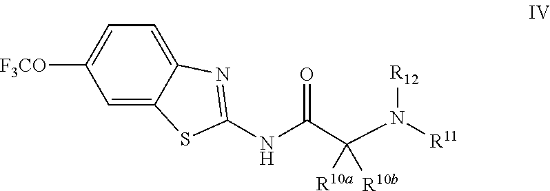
C1=C2C(=CC=C1[F3CO])N=C(NC(C(N([R11])[R12])([R10b])[R10a])=O)S2
